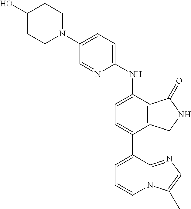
C1(O)CCN(C2=CC=C(NC3=CC=C(C4=CC=CN5C4=NC=C5C)C4=C3C(=O)NC4)N=C2)CC1
